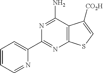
N1=C(N)C2=C(N=C1C1=CC=CC=N1)SC=C2[CO2H]
